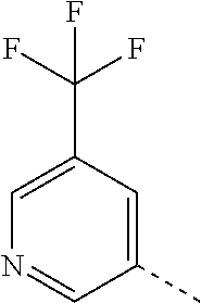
C1=C(C(F)(F)F)C=C(C)C=N1
